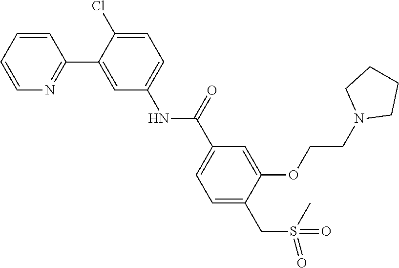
C1=CC=CN=C1C1=CC(NC(C2=CC=C(CS(=O)(C)=O)C(OCCN3CCCC3)=C2)=O)=CC=C1Cl
